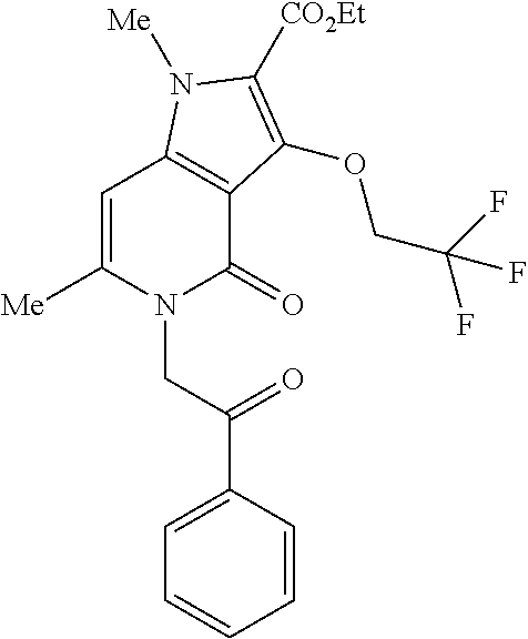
C1=C([Me])N(CC(=O)C2=CC=CC=C2)C(=O)C2=C1N([Me])C([CO2Et])=C2OCC(F)(F)F
